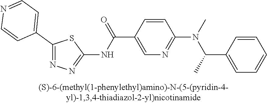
C1(C2=CC=NC=C2)=NN=C(NC(C2=CN=C(N(C(C3=CC=CC=C3)C)C)C=C2)=O)S1
